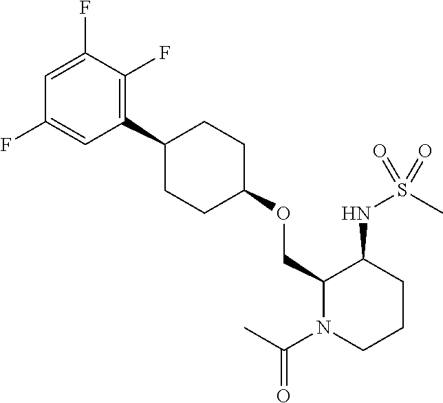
C1=C(F)C(F)=C(C2CCC(OCC3N(C(C)=O)CCCC3NS(=O)(C)=O)CC2)C=C1F
